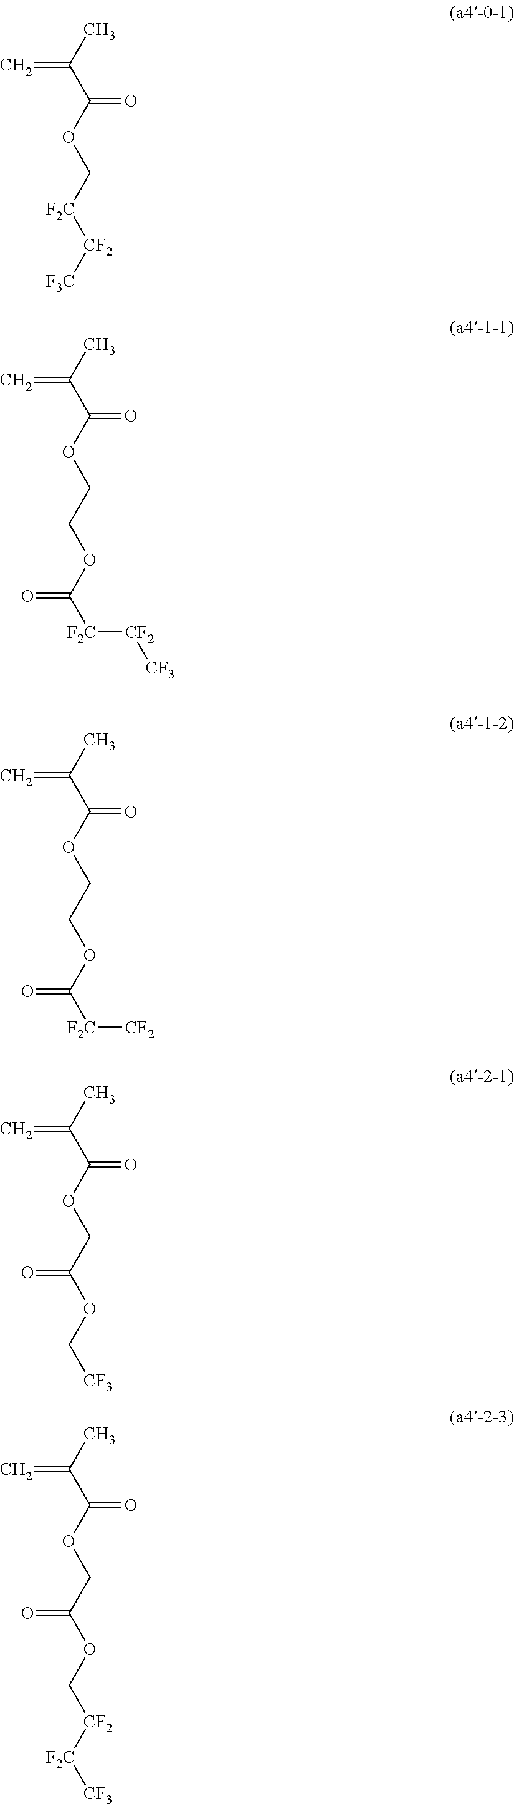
CC(C(OC[F2C][CF2][F3C])=O)=C.CC(C(OCCOC([F2C][CF2][CF3])=O)=O)=C.CC(C(OCCOC([F2C][CF2])=O)=O)=C.CC(C(OCC(OC[CF3])=O)=O)=C.CC(C(OCC(OC[CF2][F2C][CF3])=O)=O)=C
